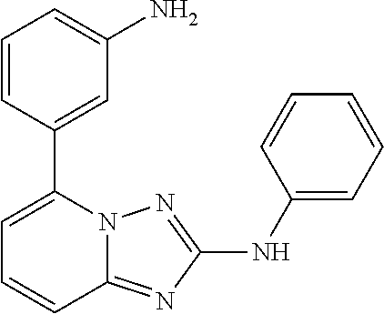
N12C(=NC(NC3=CC=CC=C3)=N1)C=CC=C2C1=CC(N)=CC=C1
